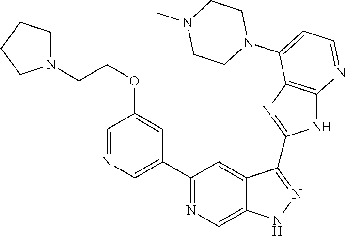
C1(C2=NC=C3C(=C2)C(C2=NC4=C(N2)N=CC=C4N2CCN(C)CC2)=NN3)=CN=CC(OCCN2CCCC2)=C1
